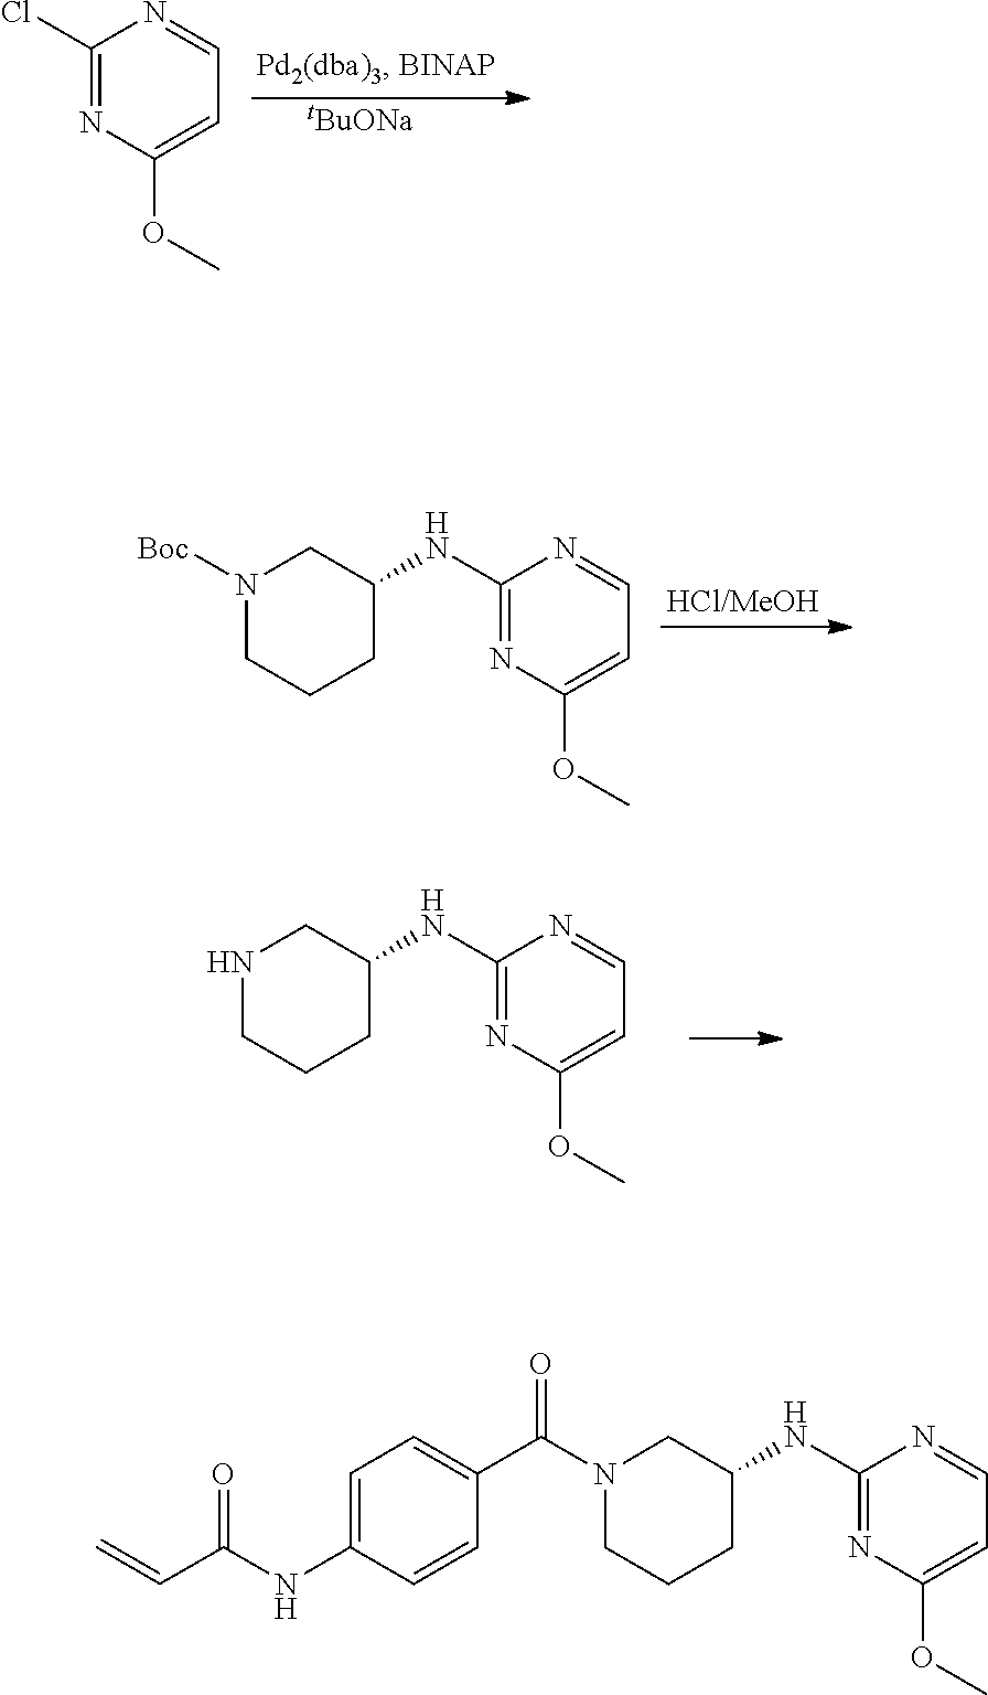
C1(NC2CN([Boc])CCC2)=NC(OC)=CC=N1.C1(Cl)=NC(OC)=CC=N1.[tBuONa].C1(NC2CNCCC2)=NC(OC)=CC=N1.C1=C(NC(=O)C=C)C=CC(C(N2CCCC(NC3=NC(OC)=CC=N3)C2)=O)=C1
